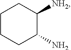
C1CCC(N)C([NH2])C1
